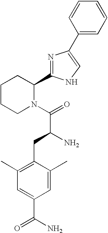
C1(C2=CNC(C3CCCCN3C(=O)C(N)CC3=C(C)C=C(C(N)=O)C=C3C)=N2)=CC=CC=C1
